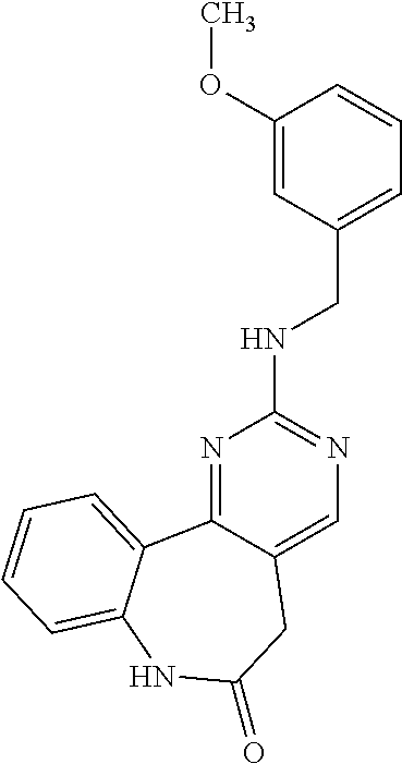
N1=C2C(=CN=C1NCC1=CC=CC(OC)=C1)CC(=O)NC1=CC=CC=C21
